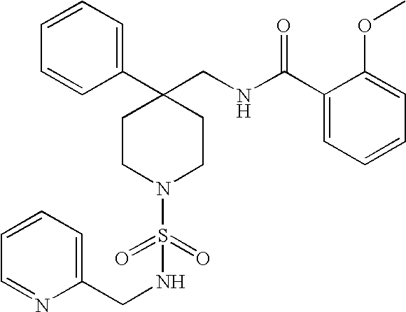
C1(C2(CNC(C3=CC=CC=C3OC)=O)CCN(S(=O)(=O)NCC3=CC=CC=N3)CC2)=CC=CC=C1
